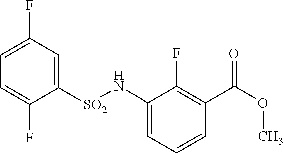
C1([SO2]NC2=CC=CC(C(OC)=O)=C2F)=CC(F)=CC=C1F
